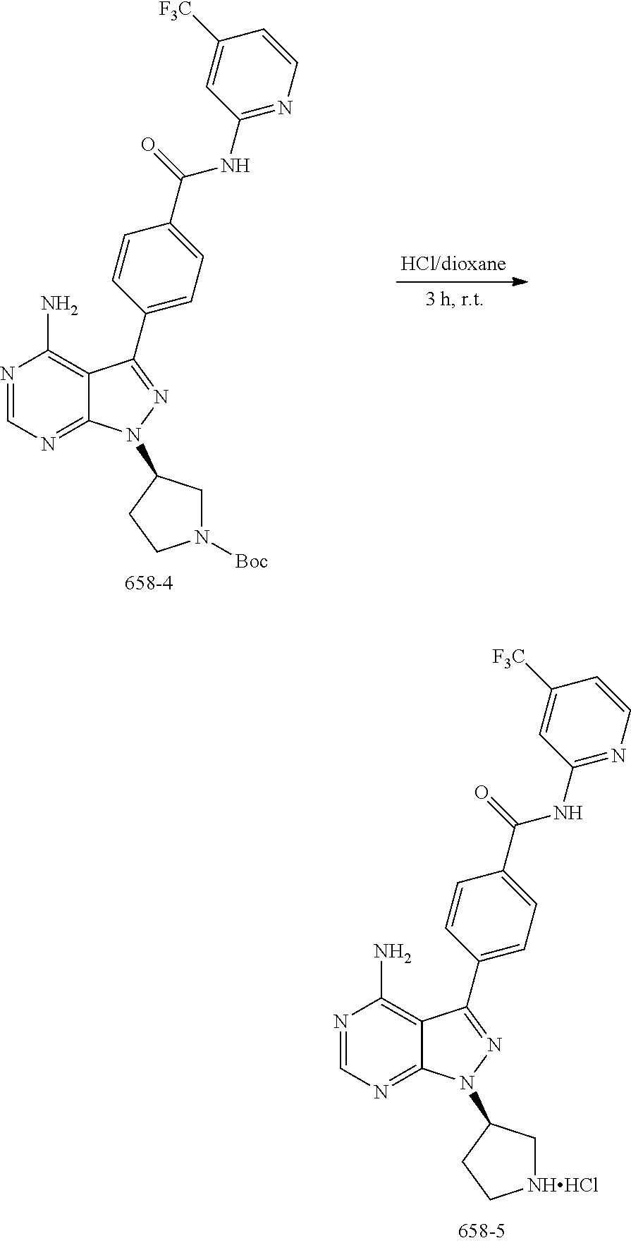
N1=CN=C2C(=C1N)C(C1=CC=C(C(=O)NC3=NC=CC([F3C])=C3)C=C1)=NN2C1CN([Boc])CC1.N1=CN=C2C(=C1N)C(C1=CC=C(C(=O)NC3=NC=CC([F3C])=C3)C=C1)=NN2C1C[NHHCl]CC1
